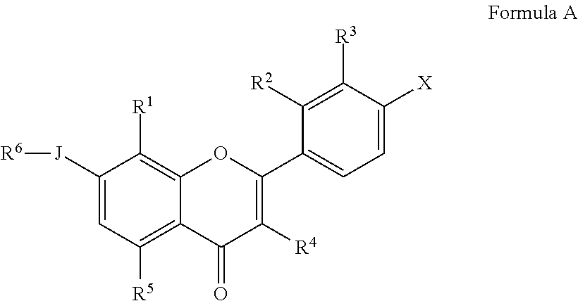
C1([J][R6])=CC([R5])=C2C(=C1[R1])OC(C1=CC=C([X])C([R3])=C1[R2])=C([R4])C2=O
